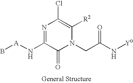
B[A]NC1=NC(Cl)=C([R2])N(CC(N[Y0])=O)C1=O
